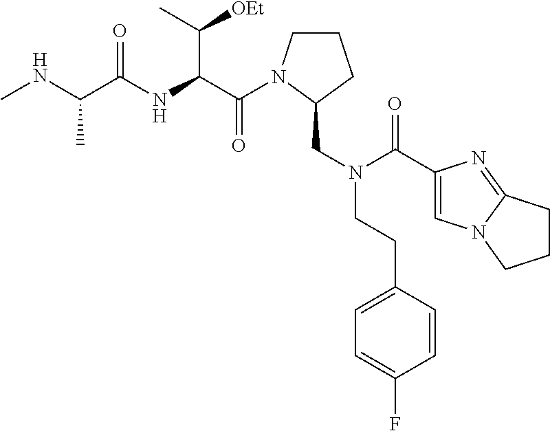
C(=O)(C(C([OEt])C)NC(=O)C(C)NC)N1CCCC1CN(CCC1=CC=C(F)C=C1)C(=O)C1=CN2C(=N1)CCC2
